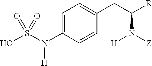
C1=C(N([H])S(O)(=O)=O)C=CC(CC(N([H])[Z])[R])=C1
